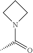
C1N(C(=O)C)CC1
